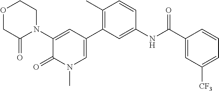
O1CC(=O)N(C2=CC(C3=C(C)C=CC(NC(C4=CC([CF3])=CC=C4)=O)=C3)=CN(C)C2=O)CC1
